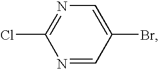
ClC1=NC=C(Br)C=N1
